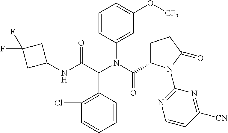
C1(NC(C(N(C(=O)C2CCC(=O)N2C2=NC=CC([CN])=N2)C2=CC(O[CF3])=CC=C2)C2=C(Cl)C=CC=C2)=O)CC(F)(F)C1
